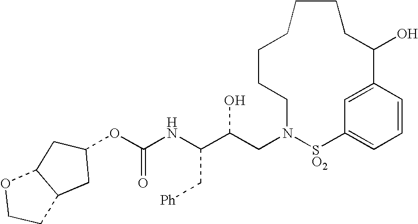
C(NC(C(CN1[SO2]C2=CC=CC(=C2)C(O)CCCCCCC1)O)C[Ph])(=O)OC1CC2C(C1)OCC2
